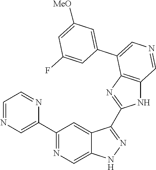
C1(C2=CN=CC=N2)=NC=C2C(=C1)C(C1=NC3=C(N1)C=NC=C3C1=CC([MeO])=CC(F)=C1)=NN2
